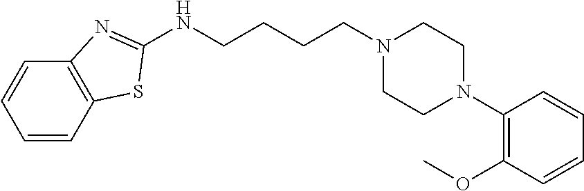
C(CCN1CCN(C2=C(OC)C=CC=C2)CC1)CNC1=NC2=C(C=CC=C2)S1
